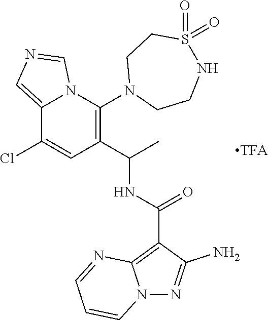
C12=CN=CN1C(N1CCNS(=O)(=O)CC1)=C(C(C)NC(C1=C3N(N=C1N)C=CC=N3)=O)C=C2Cl
